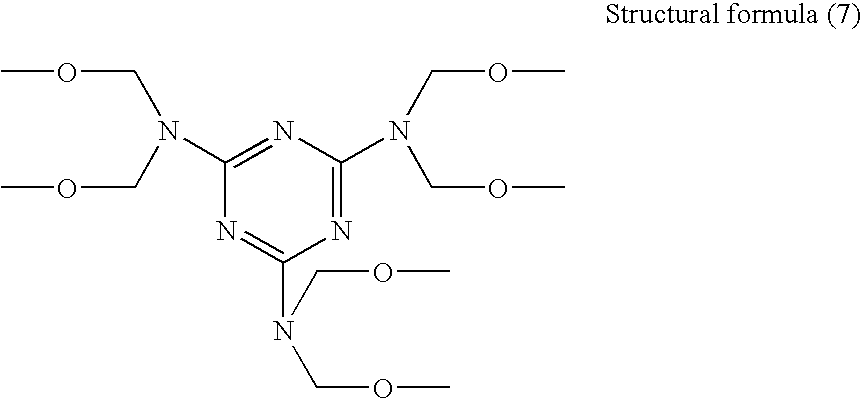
N1=C(N(COC)COC)N=C(N(COC)COC)N=C1N(COC)COC
